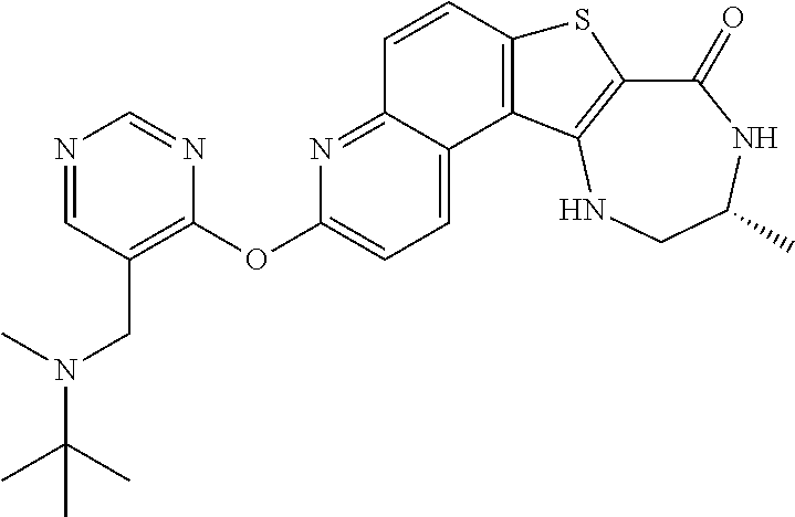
C1(=O)C2=C(NCC(C)N1)C1=C(S2)C=CC2=NC(OC3=C(CN(C)C(C)(C)C)C=NC=N3)=CC=C12
